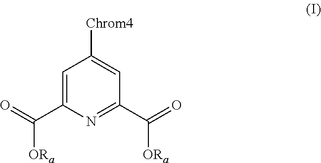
C1=C(C(=O)[ORa])N=C(C(=O)[ORa])C=C1[Chrom4]
